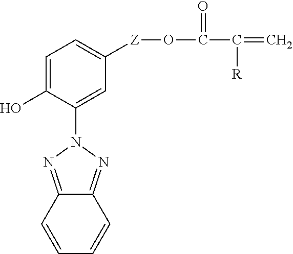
C1=C(O)C(N2N=C3C(=N2)C=CC=C3)=CC([Z]OC(C(=C)[R])=O)=C1
